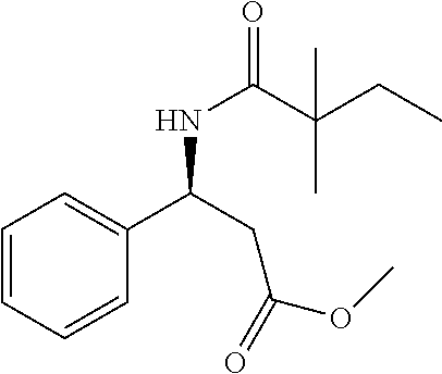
N(C(C(CC)(C)C)=O)C(C1=CC=CC=C1)CC(OC)=O
